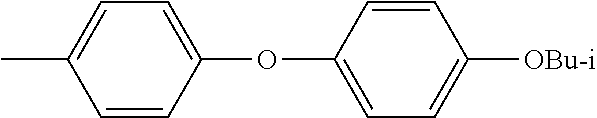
CC1=CC=C(OC2=CC=C([OBu-i])C=C2)C=C1
